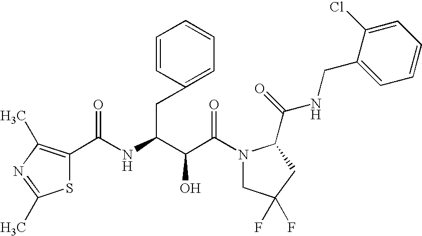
C(C(N1CC(F)(F)CC1C(NCC1=CC=CC=C1Cl)=O)=O)(O)C(CC1=CC=CC=C1)NC(=O)C1=C(C)N=C(C)S1
